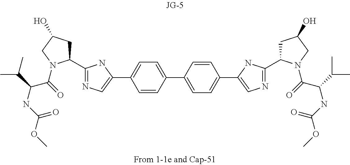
C1(C2=CC=C(C3=CN=C(C4CC(O)CN4C(C(NC(OC)=O)C(C)C)=O)N3)C=C2)=CC=C(C2=CN=C(C3CC(O)CN3C(C(NC(OC)=O)C(C)C)=O)N2)C=C1
